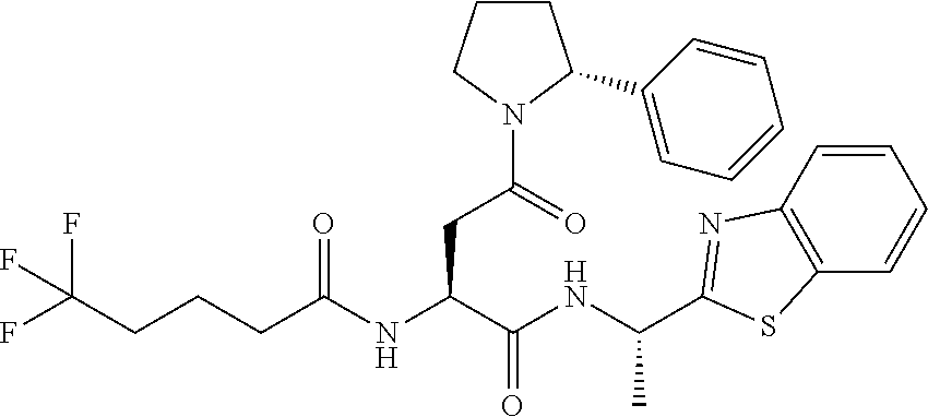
C1=CC2=C(C=C1)SC(C(NC(C(NC(CCCC(F)(F)F)=O)CC(N1C(C3=CC=CC=C3)CCC1)=O)=O)C)=N2
